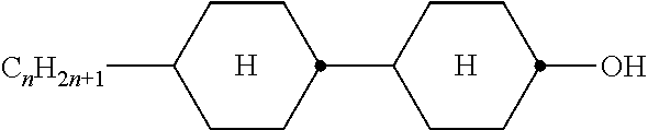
[H].[CnH2n+1]C1CCC(C2CCC(O)CC2)CC1.[H]
